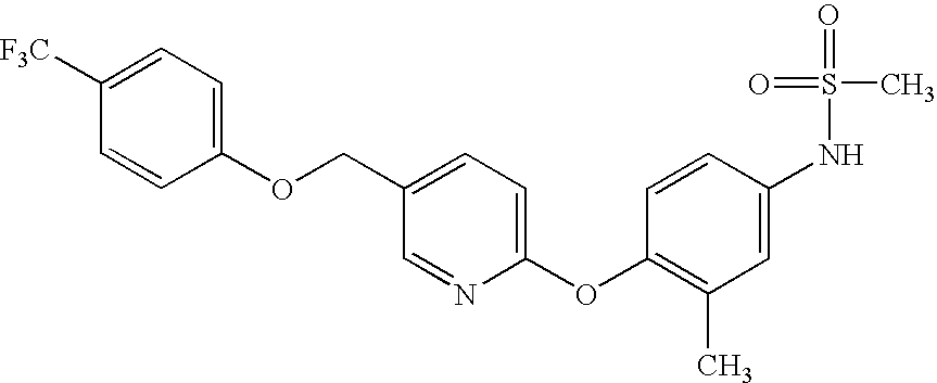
C1=C([F3C])C=CC(OCC2=CC=C(OC3=C(C)C=C(NS(=O)(C)=O)C=C3)N=C2)=C1
